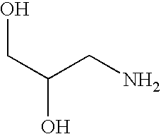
OCC(O)CN
